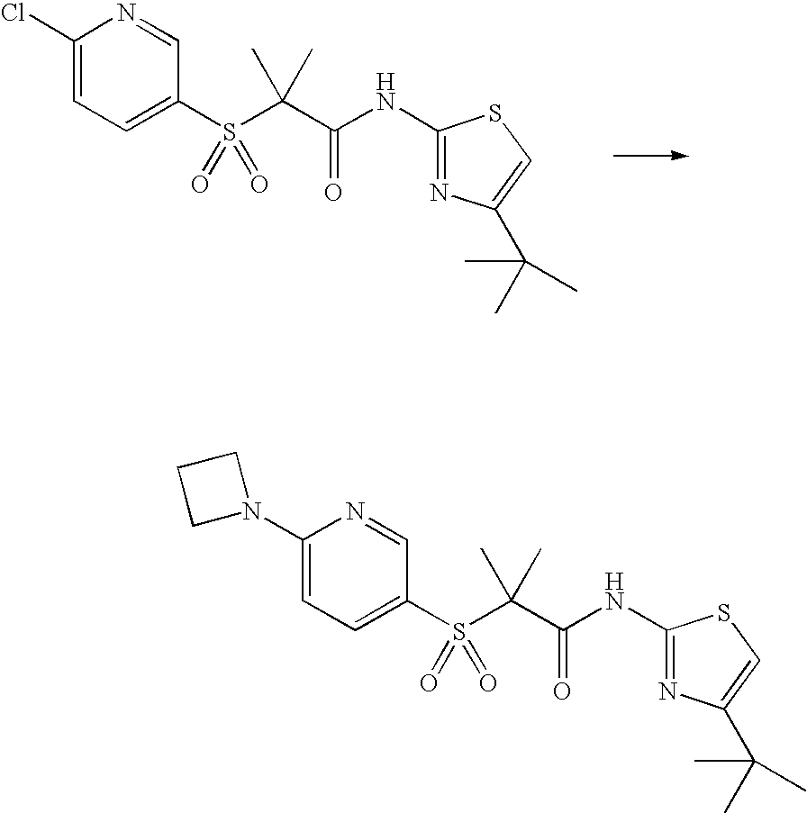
C1(Cl)=CC=C(S(C(C(NC2=NC(C(C)(C)C)=CS2)=O)(C)C)(=O)=O)C=N1.C1(N2CCC2)=CC=C(S(C(C(NC2=NC(C(C)(C)C)=CS2)=O)(C)C)(=O)=O)C=N1
